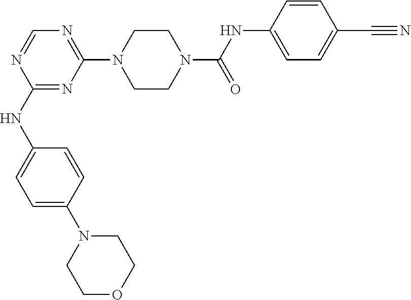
C1=NC(NC2=CC=C(N3CCOCC3)C=C2)=NC(N2CCN(C(NC3=CC=C(C#N)C=C3)=O)CC2)=N1
